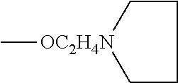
C1C[OC2H4N](C)CC1
